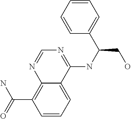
C(C1=C2N=CN=C(NC(CO)C3=CC=CC=C3)C2=CC=C1)(N)=O
